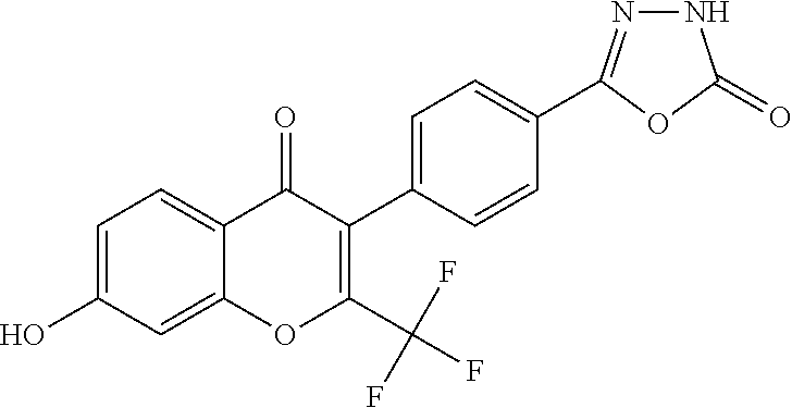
C1=C(O)C=C2C(=C1)C(=O)C(C1=CC=C(C3=NNC(=O)O3)C=C1)=C(C(F)(F)F)O2
